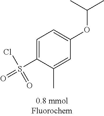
C1=C(S(=O)(Cl)=O)C(C)=CC(OC(C)C)=C1
